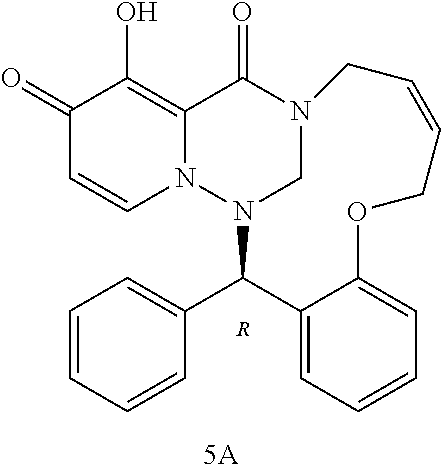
N12CN(C(C3=CC=CC=C3)C3=CC=CC=C3OCC=CC1)N1C=CC(=O)C(O)=C1C2=O.[R]
